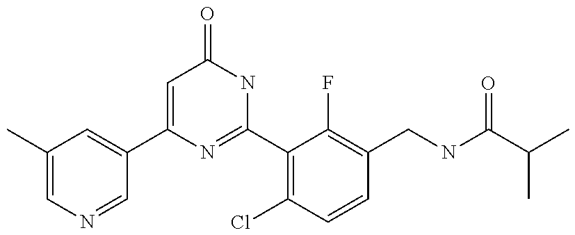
C1(C2=CC(C)=CN=C2)=CC(=O)NC(C2=C(Cl)C=CC(CNC(C(C)C)=O)=C2F)=N1
